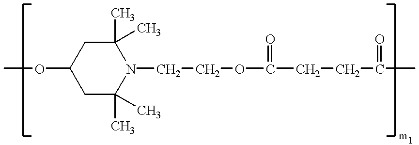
COC1CC(C)(C)N(CCOC(CCC(=O)C)=O)C(C)(C)C1
